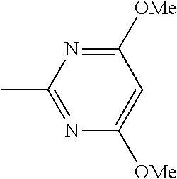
C1([OMe])=NC(C)=NC([OMe])=C1
